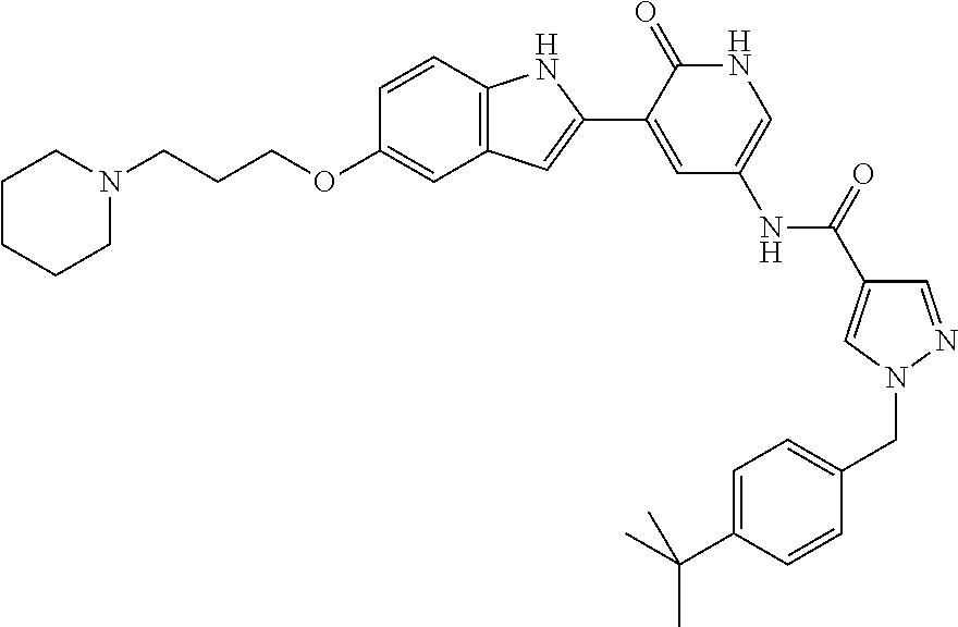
C12=C(C=CC(OCCCN3CCCCC3)=C1)NC(C1=CC(NC(C3=CN(CC4=CC=C(C(C)(C)C)C=C4)N=C3)=O)=CNC1=O)=C2
